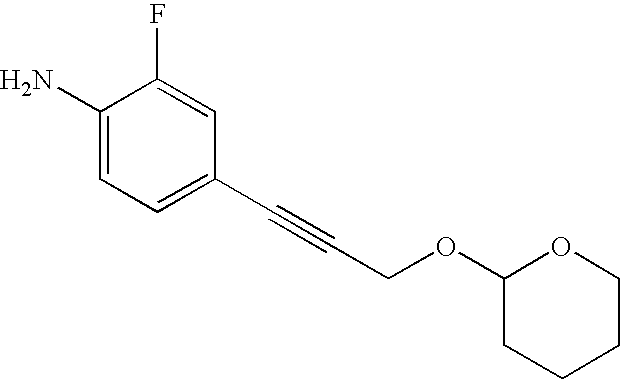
C1(N)=CC=C(C#CCOC2CCCCO2)C=C1F
